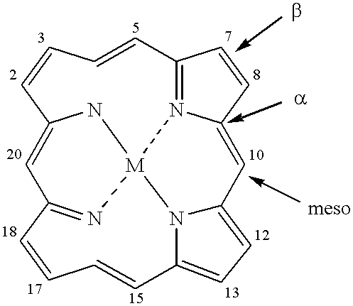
C1=CC=CC2=N3C(=CC4=CC=C5N4[M]34NC1=CC(=N4)C=CC=C5)C=C2
